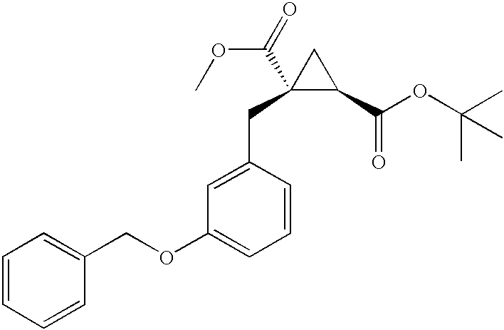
C1=CC=CC(COC2=CC=CC(CC3(C(=O)OC)C(C(OC(C)(C)C)=O)C3)=C2)=C1
